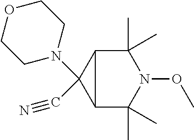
C12C(C)(C)N(OC)C(C)(C)C1C2(N1CCOCC1)C#N
